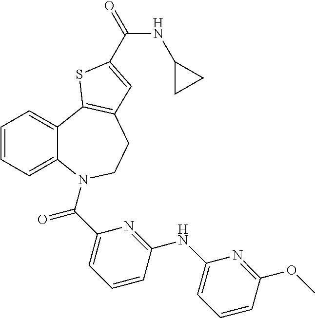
C1=CC=C2C(=C1)C1=C(CCN2C(C2=CC=CC(NC3=CC=CC(OC)=N3)=N2)=O)C=C(C(NC2CC2)=O)S1
